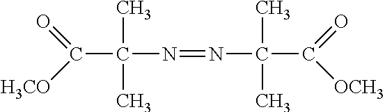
C(C(C)(C)N=NC(C)(C)C(=O)[OCH3])(=O)[H3CO]
